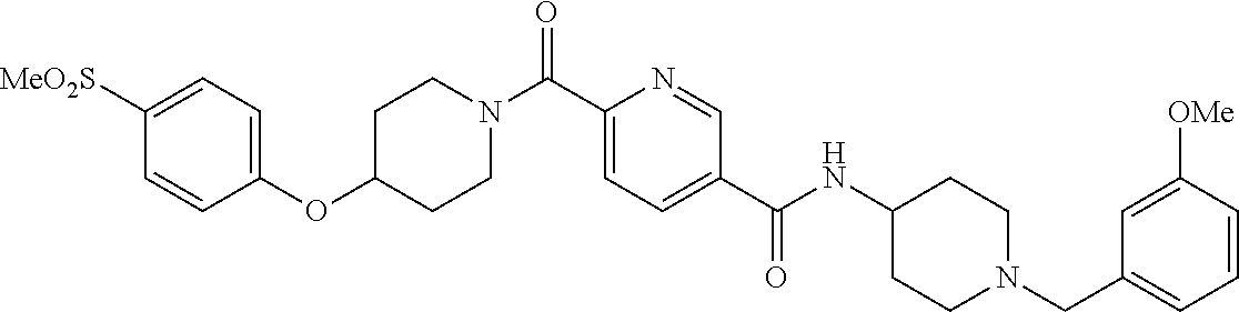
N(C(C1=CC=C(C(=O)N2CCC(OC3=CC=C([SO2Me])C=C3)CC2)N=C1)=O)C1CCN(CC2=CC=CC([OMe])=C2)CC1
